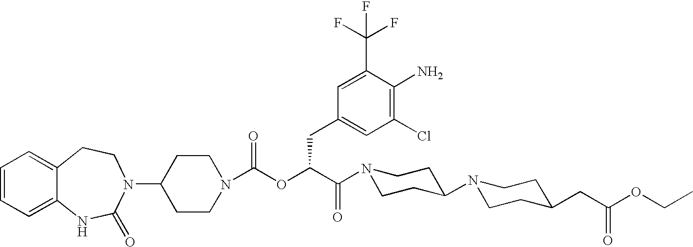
C1(N2C(=O)NC3=CC=CC=C3CC2)CCN(C(OC(C(N2CCC(N3CCC(CC(OCC)=O)CC3)CC2)=O)CC2=CC(Cl)=C(N)C(C(F)(F)F)=C2)=O)CC1
